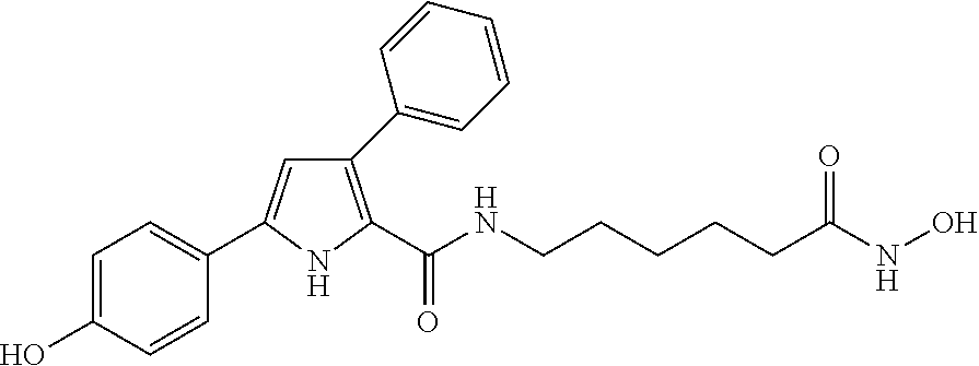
C1(C2=CC=CC=C2)=C(C(NCCCCCC(NO)=O)=O)NC(C2=CC=C(O)C=C2)=C1
